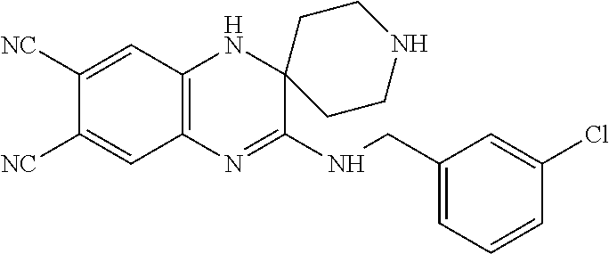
C12=C(N=C(NCC3=CC=CC(Cl)=C3)C3(N1)CCNCC3)C=C([NC])C([NC])=C2
